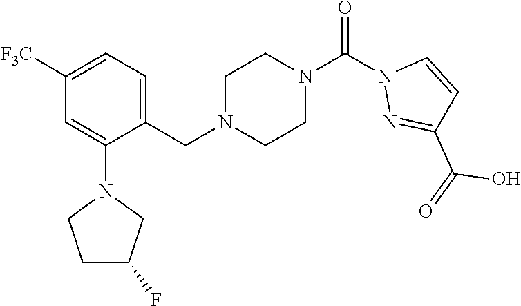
[F3C]C1=CC=C(CN2CCN(C(=O)N3N=C(C(O)=O)C=C3)CC2)C(N2CCC(F)C2)=C1
